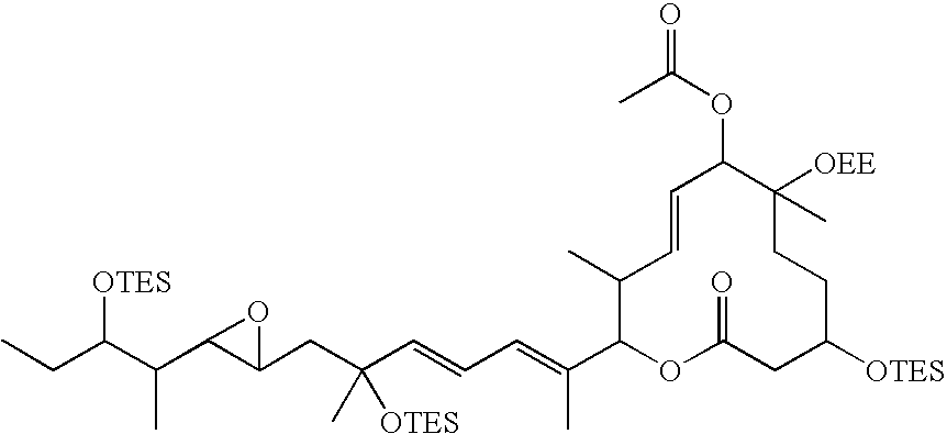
CCC(C(C1C(CC(C=CC=C(C2OC(=O)CC([OTES])CCC([OEE])(C)C(OC(C)=O)C=CC2C)C)([OTES])C)O1)C)[OTES]
